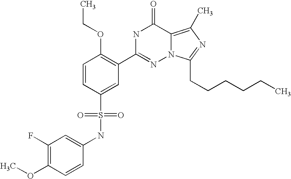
C1=CC(S(NC2=CC(F)=C(OC)C=C2)(=O)=O)=CC(C2=NN3C(=C(C)N=C3CCCCCC)C(=O)N2)=C1OCC
